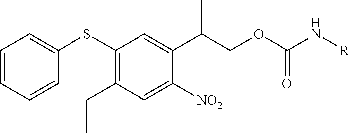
C1=CC=CC(SC2=C(CC)C=C([NO2])C(C(COC(=O)N[R])C)=C2)=C1
